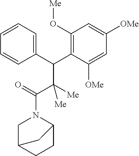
C1=CC=C(C(C2=C(O[Me])C=C([OMe])C=C2[OMe])C([Me])(C(=O)N2CC3CCC2C3)[Me])C=C1
